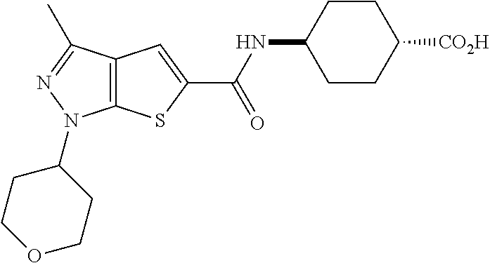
C12=C(C(C)=NN1C1CCOCC1)C=C(C(NC1CCC([CO2H])CC1)=O)S2
